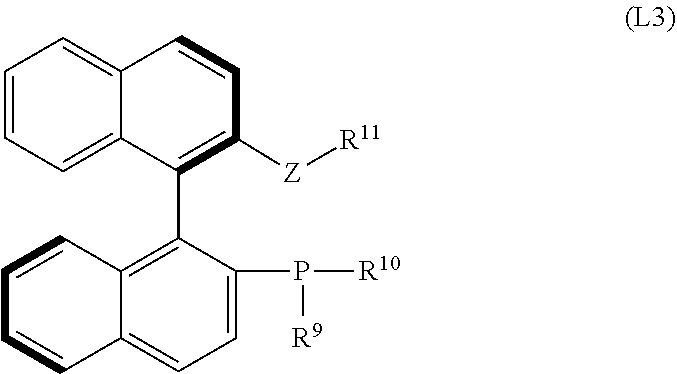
C1=C2C(C3=C4C=CC=CC4=CC=C3P([R10])[R9])=C([Z][R11])C=CC2=CC=C1
